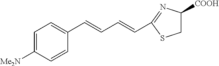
C1=C([Me2N])C=CC(C=CC=CC2=NC([COOH])CS2)=C1
